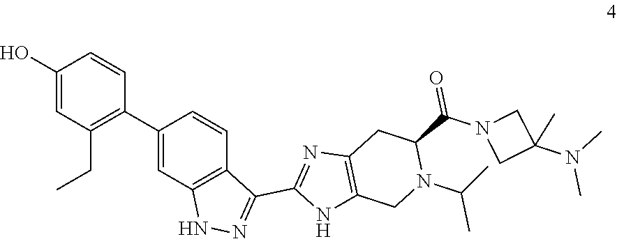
C1(O)=CC(CC)=C(C2=CC3=C(C=C2)C(C2=NC4=C(N2)CN(C(C)C)C(C(N2CC(N(C)C)(C)C2)=O)C4)=NN3)C=C1
